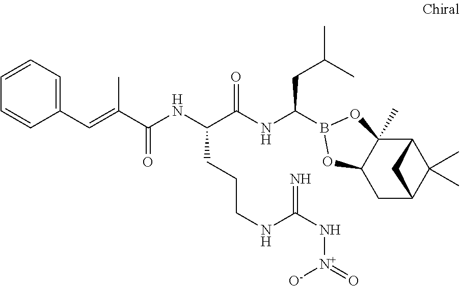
C12C3(C)C(CC(C1(C)C)C2)OB(C(NC(C(NC(C(C)=CC1=CC=CC=C1)=O)CCCNC(N[N+]([O-])=O)=N)=O)CC(C)C)O3
